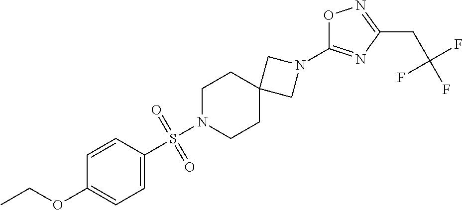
O1N=C(CC(F)(F)F)N=C1N1CC2(CCN(S(C3=CC=C(OCC)C=C3)(=O)=O)CC2)C1
